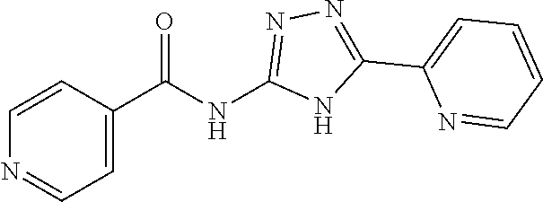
C1(C(NC2=NN=C(C3=CC=CC=N3)N2)=O)=CC=NC=C1
